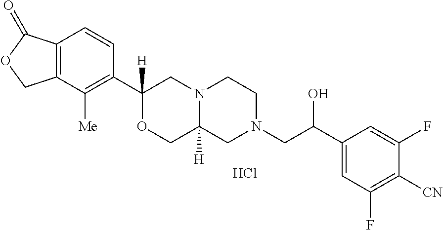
C12=C(C([Me])=C(C3([H])OCC4([H])N(C3)CCN(CC(C3=CC(F)=C([CN])C(F)=C3)O)C4)C=C1)COC2=O.Cl
